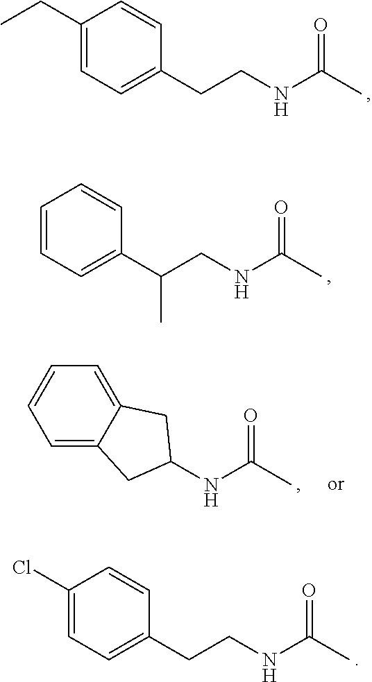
N(C(C)=O)CCC1=CC=C(CC)C=C1.N(C(C)=O)CC(C1=CC=CC=C1)C.N(C(C)=O)C1CC2=CC=CC=C2C1.N(C(C)=O)CCC1=CC=C(Cl)C=C1
